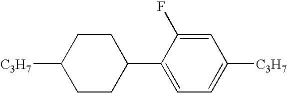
C1([C3H7])CCC(C2=CC=C([C3H7])C=C2F)CC1
